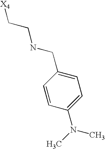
[X4]CCNCC1=CC=C(N(C)C)C=C1
